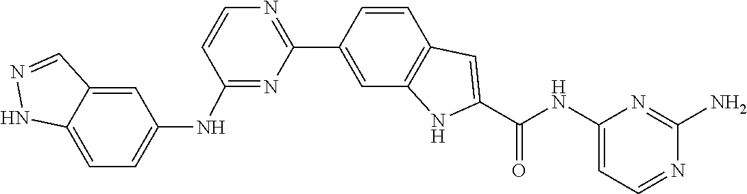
C1=CC2=C(C=C1C1=NC=CC(NC3=CC=C4NN=CC4=C3)=N1)NC(C(=O)NC1=CC=NC(N)=N1)=C2
